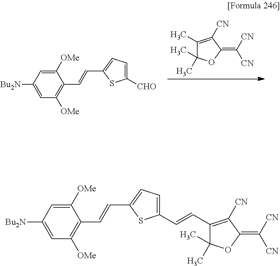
C1([OMe])=CC([Bu2N])=CC([OMe])=C1C=CC1=CC=C([CHO])S1.C1(C)=C([CN])C(=C([CN])[CN])OC1(C)C.C1([OMe])=CC([Bu2N])=CC([OMe])=C1C=CC1=CC=C(C=CC2=C([CN])C(=C([CN])[CN])OC2(C)C)S1
